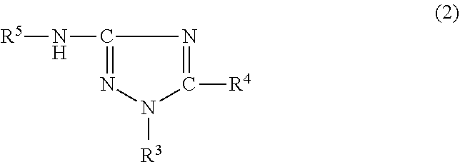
[R5]NC1=NN([R3])C([R4])=N1
